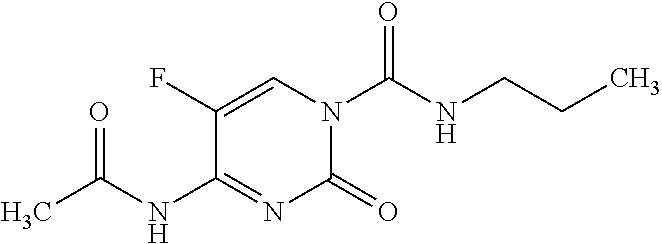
C1(=O)N(C(=O)NCCC)C=C(F)C(NC(C)=O)=N1
